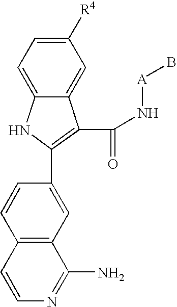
C12=CC([R4])=CC=C1NC(C1=CC3=C(C=C1)C=CN=C3N)=C2C(N[A]B)=O
